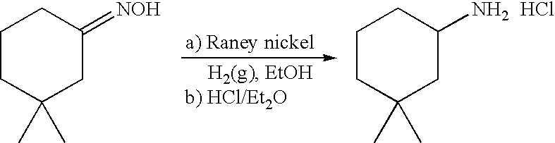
C1CC(C)(C)CC(=[NOH])C1.C1CC(C)(C)CC(N)C1.[a) Raney nickel].Cl
